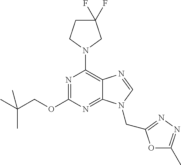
N1=C(OCC(C)(C)C)N=C2C(=C1N1CCC(F)(F)C1)N=CN2CC1=NN=C(C)O1
